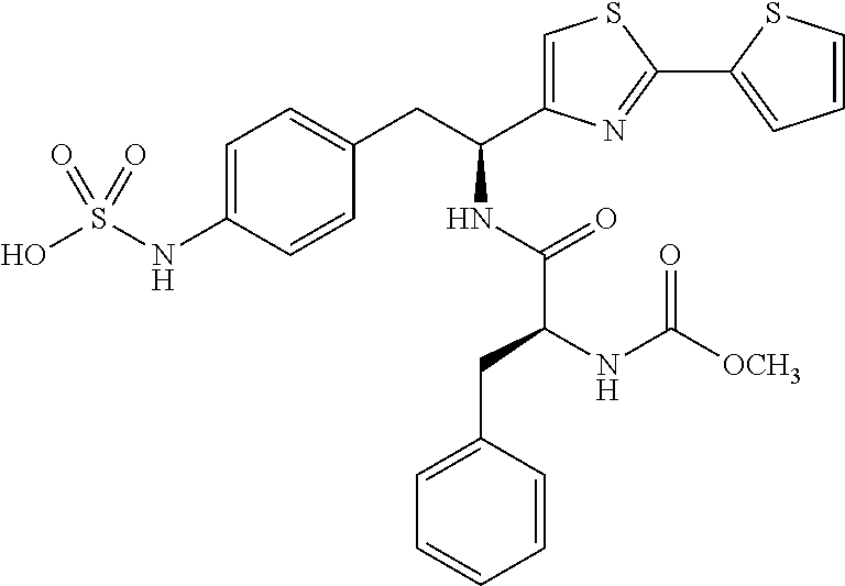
C1=C(NS(O)(=O)=O)C=CC(CC(NC(C(NC([OCH3])=O)CC2=CC=CC=C2)=O)C2=CSC(C3=CC=CS3)=N2)=C1
